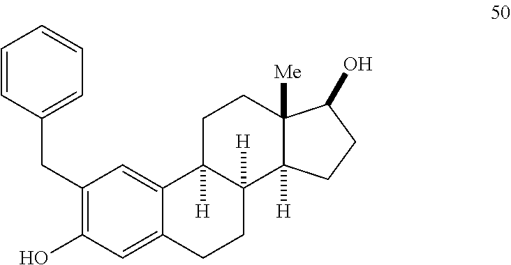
C1(CC2=CC=CC=C2)=C(O)C=C2C(=C1)C1([H])C([H])(CC2)C2([H])C([Me])(CC1)C(O)CC2
